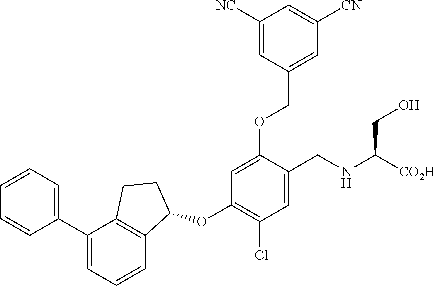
C1=CC(C2=CC=CC3=C2CCC3OC2=C(Cl)C=C(CNC([CO2H])CO)C(OCC3=CC([CN])=CC([NC])=C3)=C2)=CC=C1
